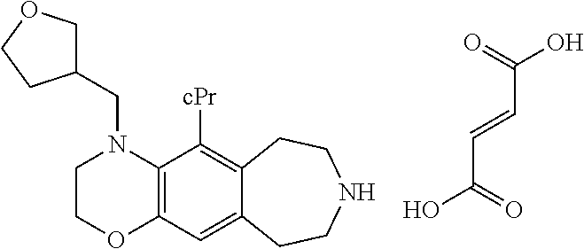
C(C=CC(O)=O)(O)=O.C1COC2=C(N1CC1COCC1)C([cPr])=C1C(=C2)CCNCC1
